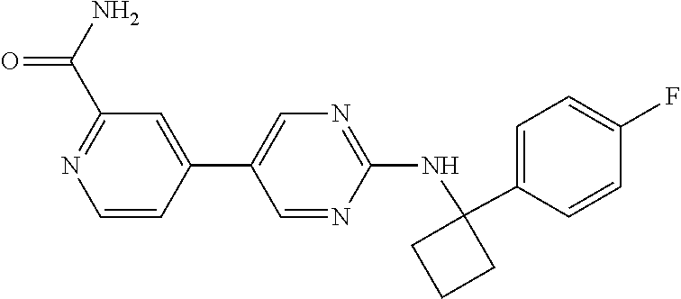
C1(C(N)=O)=NC=CC(C2=CN=C(NC3(C4=CC=C(F)C=C4)CCC3)N=C2)=C1
